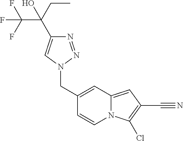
OC(CC)(C(F)(F)F)C1=CN(CC2=CC3=CC(C#N)=C(Cl)N3C=C2)N=N1
